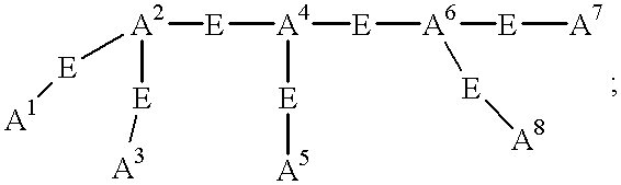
[A2]([E][A4]([E][A6]([E][A7])[E][A8])[E][A5])([E][A1])[E][A3]
